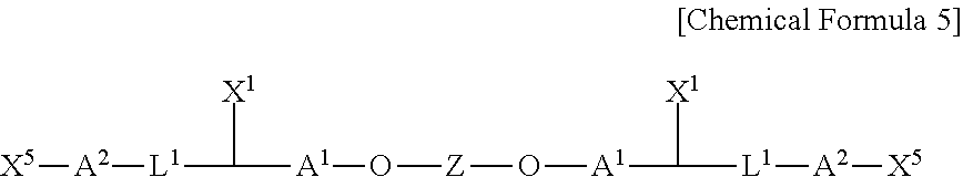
[X5][A2][L1]C([X1])[A1]O[Z]O[A1]C([X1])[L1][A2][X5]
